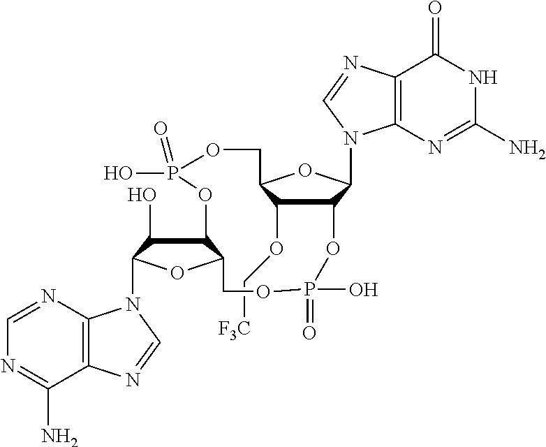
C12=C(N=CN=C1N)N(C1C(O)C3C(O1)COP(O)(=O)OC1C(N4C5=C(C(=O)NC(N)=N5)N=C4)OC(COP(O)(=O)O3)C1OC[F3C])C=N2
